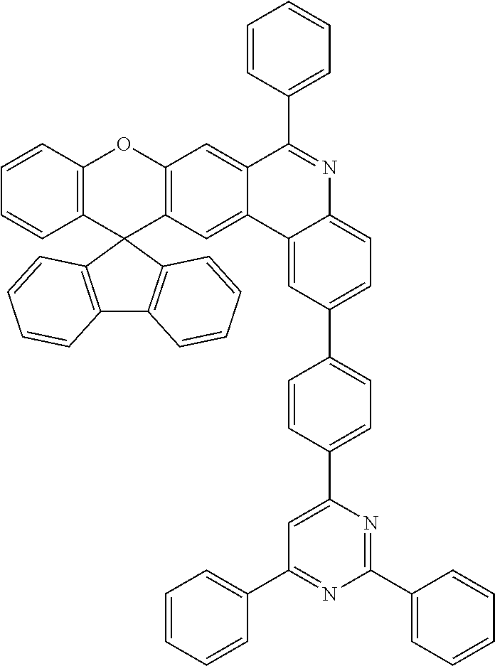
C12=C(C3(C4=C(O1)C=C1C(=C4)C4=CC(C5=CC=C(C6=CC(C7=CC=CC=C7)=NC(C7=CC=CC=C7)=N6)C=C5)=CC=C4N=C1C1=CC=CC=C1)C1=C(C4=C3C=CC=C4)C=CC=C1)C=CC=C2
